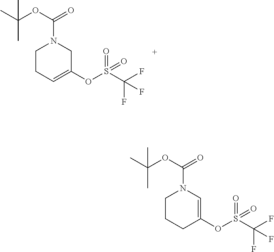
C1CC=C(OS(C(F)(F)F)(=O)=O)CN1C(OC(C)(C)C)=O.C1CCC(OS(C(F)(F)F)(=O)=O)=CN1C(OC(C)(C)C)=O
